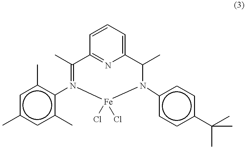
c1c(C)cc(C)c(N2=C(C)C3=NC(=CC=C3)C(C)N(c3ccc(C(C)(C)C)cc3)[Fe]2(Cl)Cl)c1C
